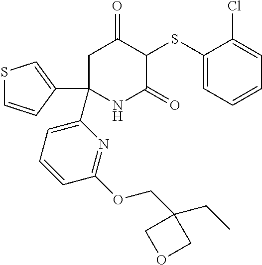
C1(SC2C(=O)CC(C3=CC=CC(OCC4(CC)COC4)=N3)(C3=CSC=C3)NC2=O)=CC=CC=C1Cl
